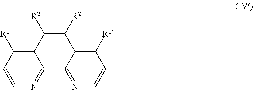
C1=CN=C2C(=C1[R1])C([R2])=C([R2])C1=C([R1])C=CN=C21
